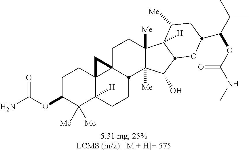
C1(OC(N)=O)C([Me])([Me])C2([H])C3(CC1)C1(CCC4([Me])C([Me])(C(O)C5C4([H])C([Me])CC(C(C(C)C)OC(NC)=O)O5)C1CC2)C3
